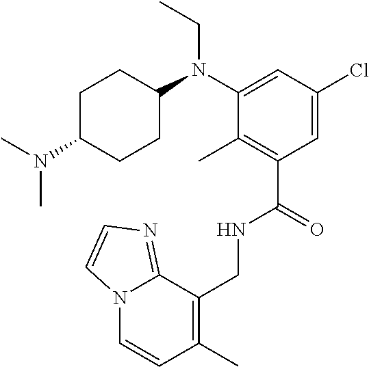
N12C=CC(C)=C(CNC(C3=C(C)C(N(CC)C4CCC(N(C)C)CC4)=CC(Cl)=C3)=O)C1=NC=C2
